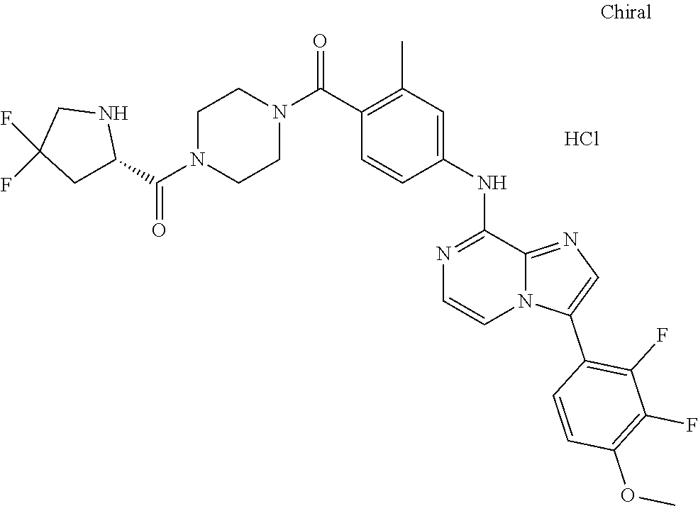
O(C)C1=C(F)C(F)=C(C2=CN=C3N2C=CN=C3NC2=CC(C)=C(C(N3CCN(C(C4CC(F)(F)CN4)=O)CC3)=O)C=C2)C=C1.Cl
